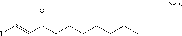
IC=CC(CCCCCCC)=O
